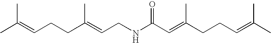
CC(=CCCC(=CCNC(C=C(CCC=C(C)C)C)=O)C)C
